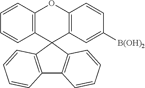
C12=C(C3(C4=C(O1)C=CC([B(OH)2])=C4)C1=C(C4=C3C=CC=C4)C=CC=C1)C=CC=C2
